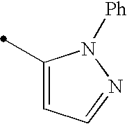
C1(C)=CC=NN1[Ph]
